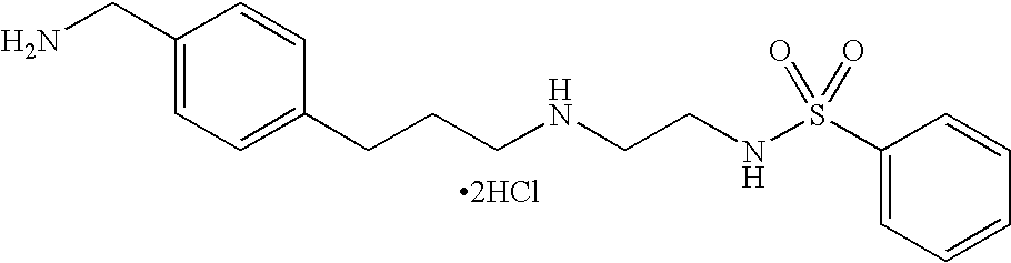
C1(CN)=CC=C(CCCNCCNS(C2=CC=CC=C2)(=O)=O)C=C1.[2HCl]
